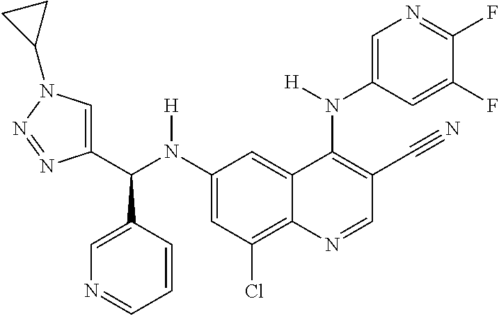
C1(N(C(C2=CN(C3CC3)N=N2)C2=CN=CC=C2)[H])=CC(Cl)=C2C(=C1)C(N(C1=CN=C(F)C(F)=C1)[H])=C(C#N)C=N2
